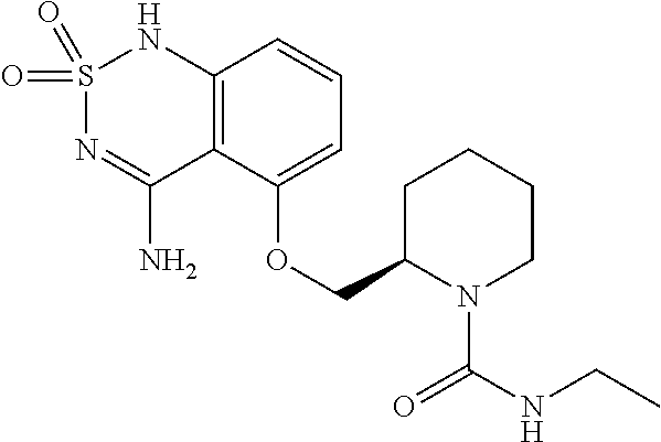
C12=C(C(OCC3N(C(NCC)=O)CCCC3)=CC=C1)C(N)=NS(=O)(=O)N2
